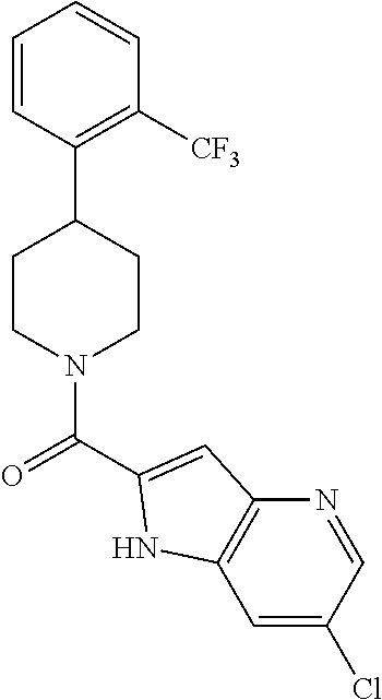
C1=CC(C2CCN(C(=O)C3=CC4=C(C=C(Cl)C=N4)N3)CC2)=C([CF3])C=C1
